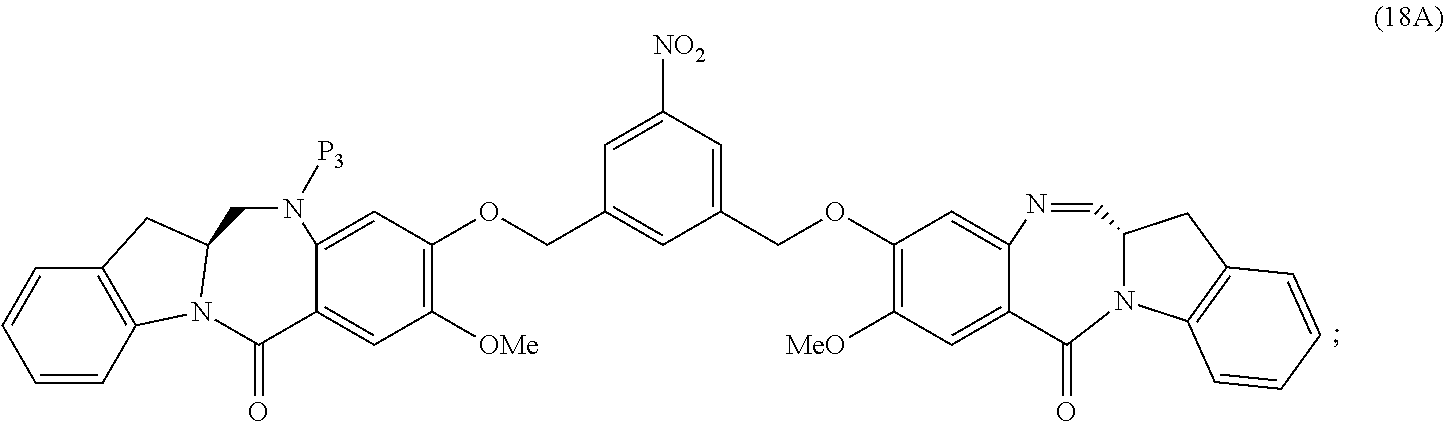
C1=CC2=C(C=C1)CC1N2C(=O)C2=CC([OMe])=C(OCC3=CC(COC4=C([MeO])C=C5C(=O)N6C7=C(C=CC=C7)CC6C=NC5=C4)=CC([NO2])=C3)C=C2N([P3])C1
